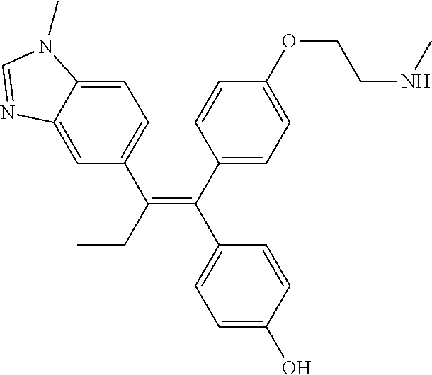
C1=CC(C(=C(CC)C2=CC=C3C(=C2)N=CN3C)C2=CC=C(O)C=C2)=CC=C1OCCNC
